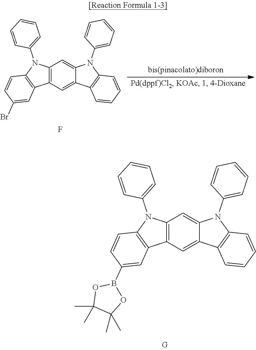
C12=C(C=C3C(=C1)N(C1=CC=CC=C1)C1=C3C=CC=C1)C1=C(N2C2=CC=CC=C2)C=CC(Br)=C1.F.C12=C(C=C3C(=C1)N(C1=CC=CC=C1)C1=C3C=CC=C1)C1=C(N2C2=CC=CC=C2)C=CC(B2OC(C)(C)C(C)(C)O2)=C1
